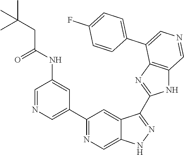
C1(C2=CN=CC(NC(=O)CC(C)(C)C)=C2)=NC=C2C(=C1)C(C1=NC3=C(N1)C=NC=C3C1=CC=C(F)C=C1)=NN2
